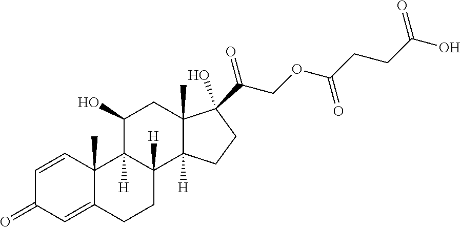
C1=CC2(C)C(=CC1=O)CCC1([H])C2([H])C(O)CC2(C)C1([H])CCC2(O)C(COC(CCC(O)=O)=O)=O
